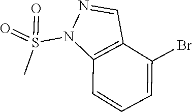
C12=C(C=CC=C1Br)N(S(=O)(C)=O)N=C2
